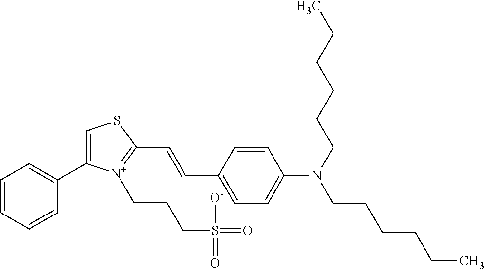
C1=C(C2=CC=CC=C2)[N+](CCCS(=O)([O-])=O)=C(C=CC2=CC=C(N(CCCCCC)CCCCCC)C=C2)S1
